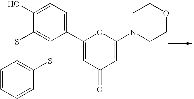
C1=CC=CC2=C1SC1=C(S2)C(C2=CC(=O)C=C(N3CCOCC3)O2)=CC=C1O
